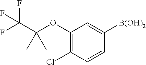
C1(OC(C(F)(F)F)(C)C)=C(Cl)C=CC([B(OH)2])=C1
